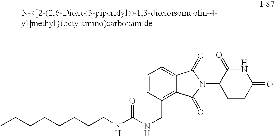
C(NCC1=C2C(=CC=C1)C(=O)N(C1CCC(=O)NC1=O)C2=O)(=O)NCCCCCCCC
